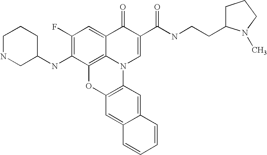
C1(F)=C(NC2CCCNC2)C2=C3C(=C1)C(=O)C(C(=O)NCCC1CCCN1C)=CN3C1=C(O2)C=C2C(=C1)C=CC=C2
